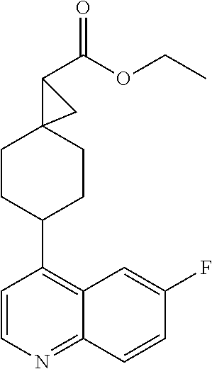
C1CC(C2=C3C(=NC=C2)C=CC(F)=C3)CCC12C(C(OCC)=O)C2
